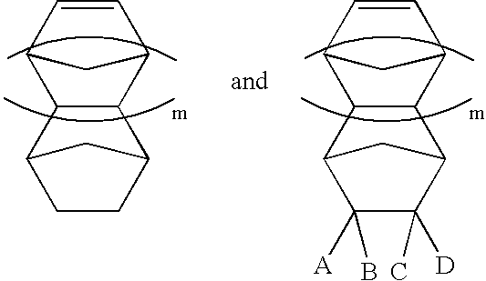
C12C(C3C=CC1C3)C1CCC2C1.C12C(C3C=CC1C3)C1C(C)([D])C([A])(B)C2C1
